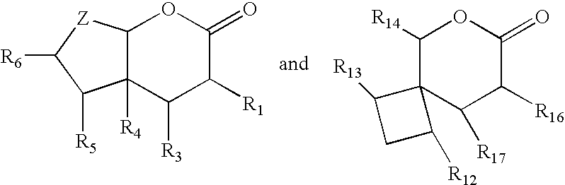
C12C([R4])(C([R3])C([R1])C(=O)O1)C([R5])C([R6])[Z]2.C1([R14])C2(C([R17])C([R16])C(=O)O1)C([R13])CC2[R12]
